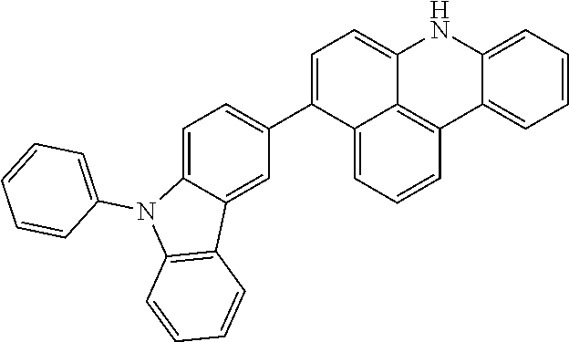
C1=C(C2=CC=C3C(=C2)C2=C(N3C3=CC=CC=C3)C=CC=C2)C2=CC=CC3=C2C(=C1)NC1=CC=CC=C31
